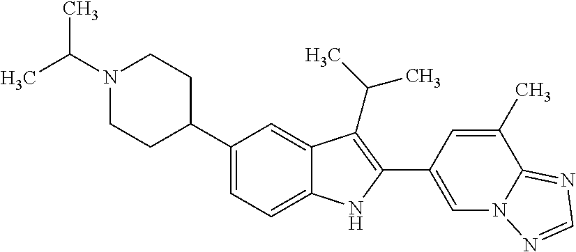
N1(C(C)C)CCC(C2=CC=C3C(=C2)C(C(C)C)=C(C2=CN4C(=NC=N4)C(C)=C2)N3)CC1
